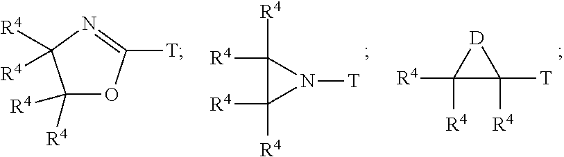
C1([R4])([R4])C([R4])([T])[D]1.C1([R4])([R4])C([R4])([R4])N1[T].C1([R4])([R4])OC([T])=NC1([R4])[R4]
